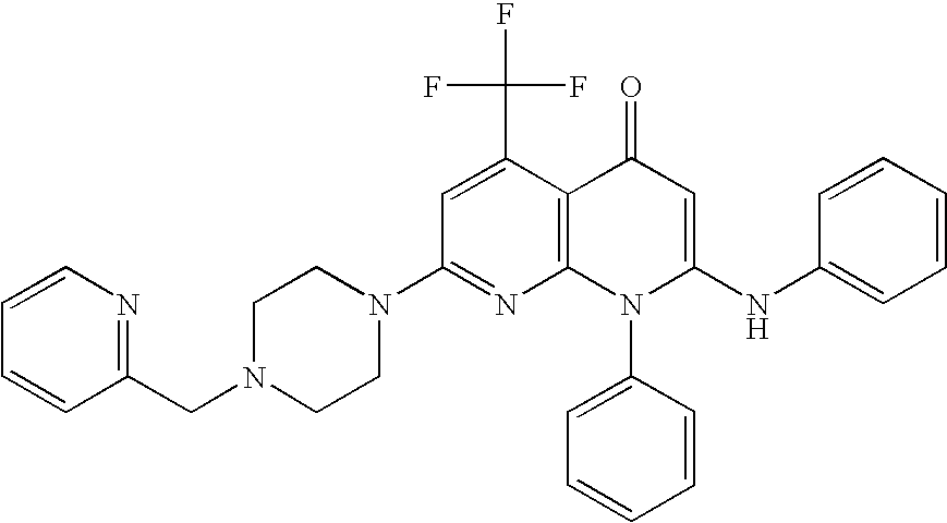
C1(N2CCN(CC3=NC=CC=C3)CC2)=NC2=C(C(C(F)(F)F)=C1)C(=O)C=C(NC1=CC=CC=C1)N2C1=CC=CC=C1
